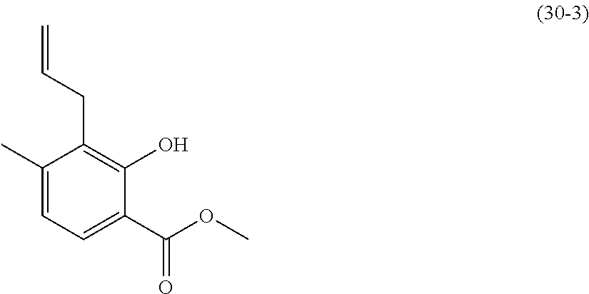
C1(C)=CC=C(C(OC)=O)C(O)=C1CC=C
